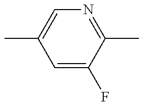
C1=C(F)C(C)=NC=C1C
